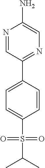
N1=CC(C2=CC=C(S(C(C)C)(=O)=O)C=C2)=NC=C1N
